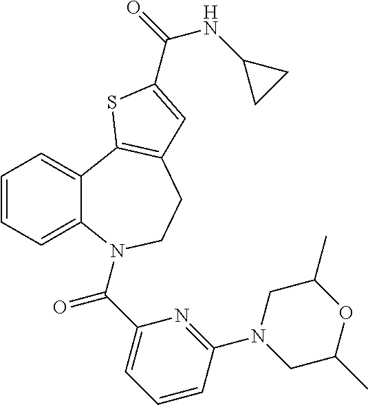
C1=CC=C2C(=C1)C1=C(CCN2C(C2=CC=CC(N3CC(C)OC(C)C3)=N2)=O)C=C(C(=O)NC2CC2)S1
